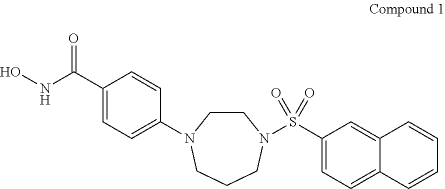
ONC(C1=CC=C(N2CCN(S(C3=CC=C4C(=C3)C=CC=C4)(=O)=O)CCC2)C=C1)=O
